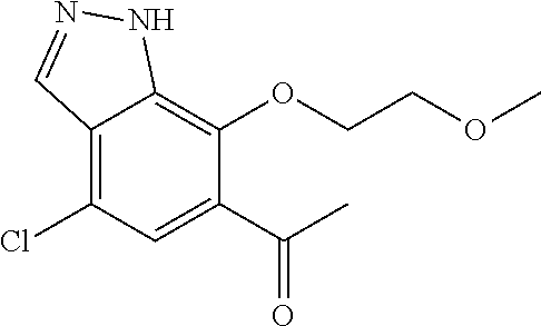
C12=C(Cl)C=C(C(C)=O)C(OCCOC)=C1NN=C2
